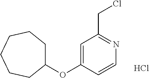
C1=C(OC2CCCCCC2)C=CN=C1CCl.Cl
